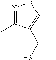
N1=C(C)C(CS)=C(C)O1
